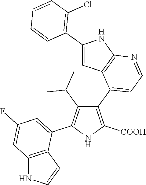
C1(C2=CC=NC3=C2C=C(C2=C(Cl)C=CC=C2)N3)=C([COOH])NC(C2=CC(F)=CC3=C2C=CN3)=C1C(C)C
